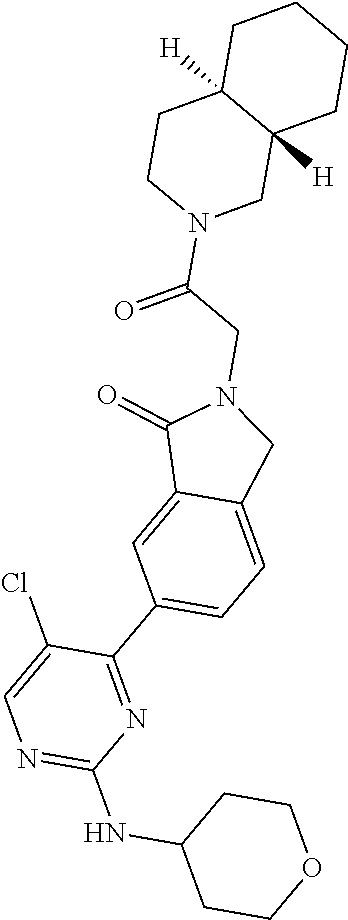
C1CC(NC2=NC=C(Cl)C(C3=CC=C4C(=C3)C(=O)N(CC(N3CC5([H])C([H])(CC3)CCCC5)=O)C4)=N2)CCO1
